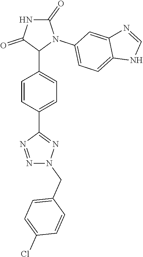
C1=CC(C2=NN(CC3=CC=C(Cl)C=C3)N=N2)=CC=C1C1N(C2=CC=C3C(=C2)N=CN3)C(=O)NC1=O
